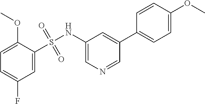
C1=C(S(NC2=CN=CC(C3=CC=C(OC)C=C3)=C2)(=O)=O)C(OC)=CC=C1F
